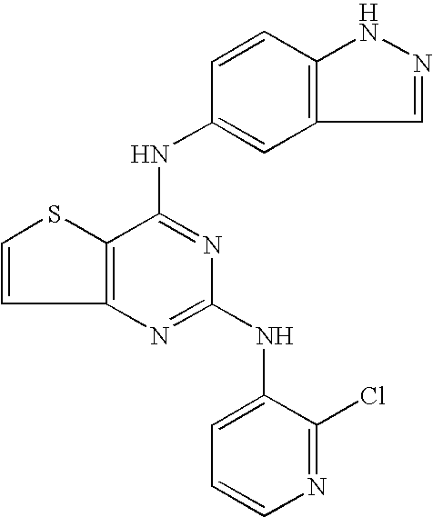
C12=C(C(NC3=CC4=C(C=C3)NN=C4)=NC(NC3=CC=CN=C3Cl)=N1)SC=C2
